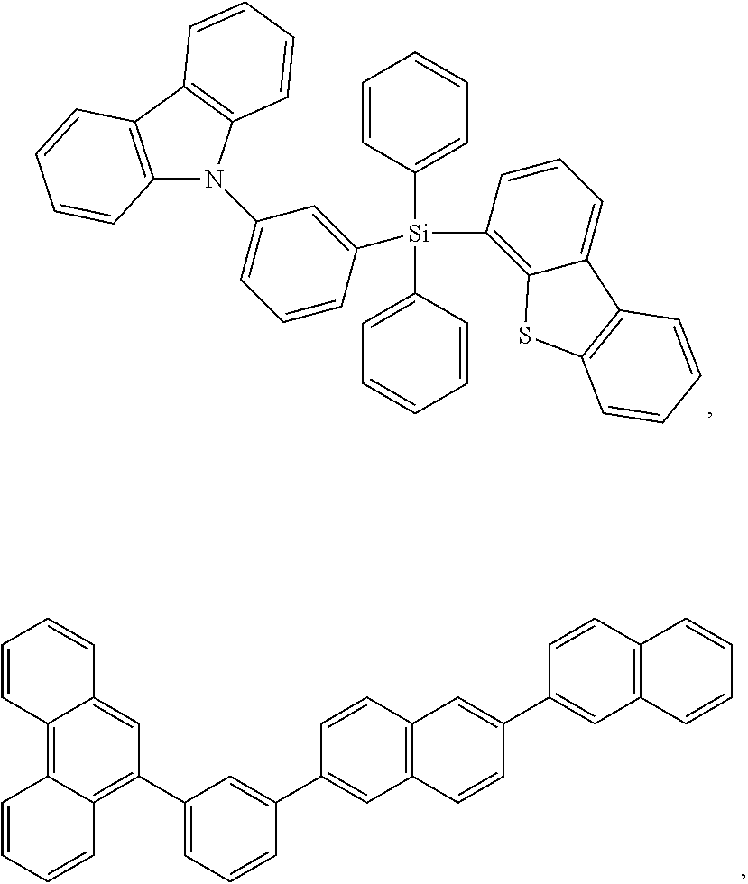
C1=CC([Si](C2=CC=CC=C2)(C2=CC(N3C4=C(C5=C3C=CC=C5)C=CC=C4)=CC=C2)C2=C3C(=CC=C2)C2=C(S3)C=CC=C2)=CC=C1.C12=C3C(=C(C4=CC=CC(C5=CC6=C(C=C5)C=C(C5=CC7=C(C=C5)C=CC=C7)C=C6)=C4)C=C1C=CC=C2)C=CC=C3
